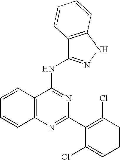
C12=C(N=C(C3=C(Cl)C=CC=C3Cl)N=C1NC1=NNC3=C1C=CC=C3)C=CC=C2
